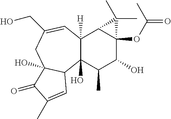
C12(O)C([H])(C=C(CO)CC3(O)C1C=C(C)C3=O)C1C(OC(=O)C)(C(O)C2C)C1(C)C
